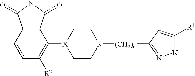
C1=CC([R2])=C([X]2CCN([(CH2)n]C3=NNC([R1])=C3)CC2)C2=C1C(=O)NC2=O
